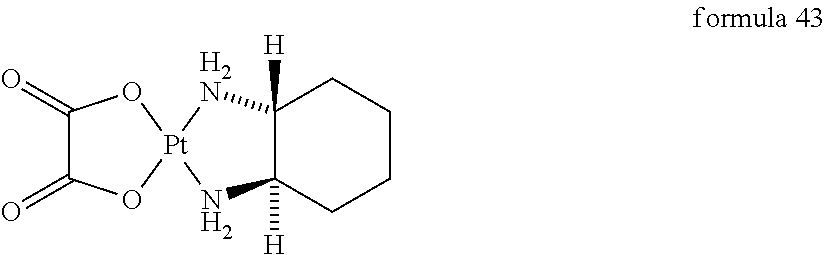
C1(=O)C(=O)O[Pt]2(O1)NC1([H])C([H])([H2N]2)CCCC1
